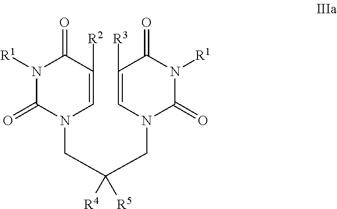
N1([R1])C(=O)N(CC([R5])([R4])CN2C(=O)N([R1])C(=O)C([R3])=C2)C=C([R2])C1=O
